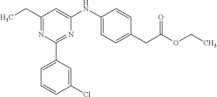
C1(NC2=CC(CC)=NC(C3=CC=CC(Cl)=C3)=N2)=CC=C(CC(OCC)=O)C=C1
